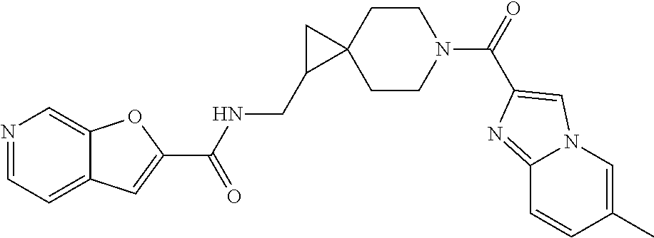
C1CC2(CCN1C(=O)C1=CN3C(=N1)C=CC(C)=C3)CC2CNC(C1=CC2=CC=NC=C2O1)=O
